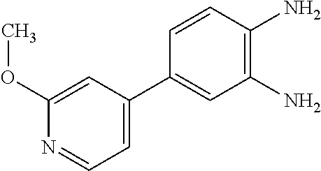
C1(C2=CC=NC(OC)=C2)=CC(N)=C(N)C=C1
